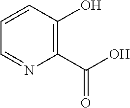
OC1=C(C(O)=O)N=CC=C1
